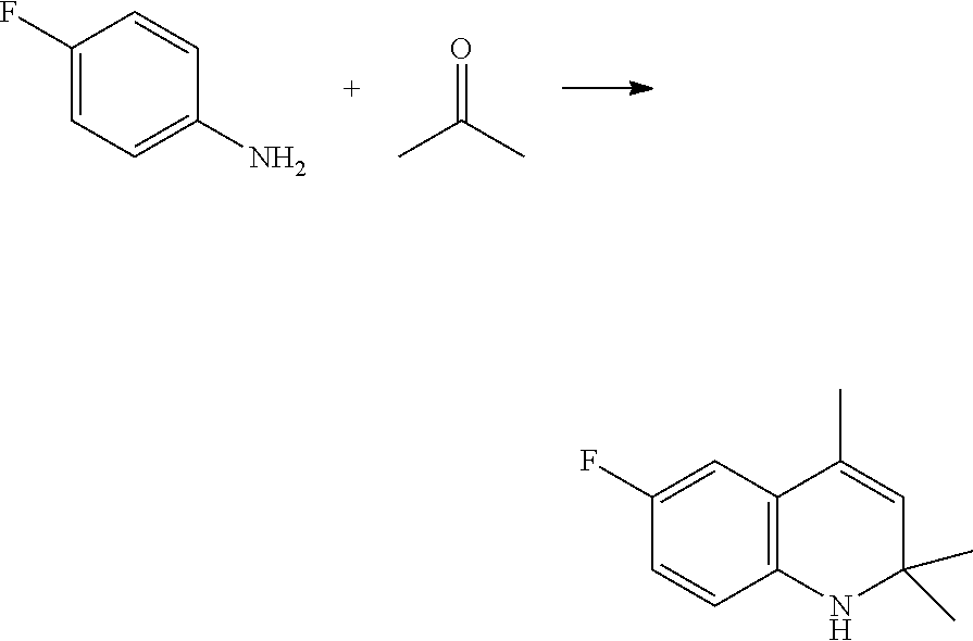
NC1=CC=C(F)C=C1.CC(C)=O.C12=C(C=CC(F)=C1)NC(C)(C)C=C2C
